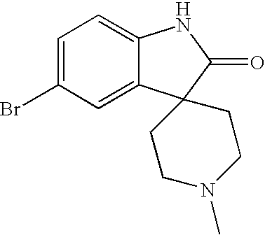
C1=C(Br)C=C2C(=C1)NC(=O)C21CCN(C)CC1
